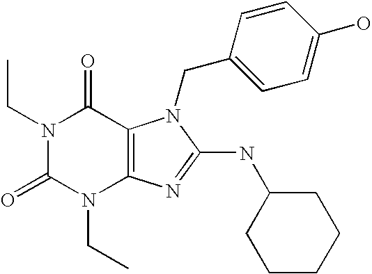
N1(CC)C(=O)N(CC)C2=C(C1=O)N(CC1=CC=C(O)C=C1)C(NC1CCCCC1)=N2
